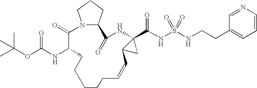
N12C(CCC1)C(=O)NC1(C(NS(=O)(=O)NCCC3=CC=CN=C3)=O)C(C1)C=CCCCCCC(NC(OC(C)(C)C)=O)C2=O
